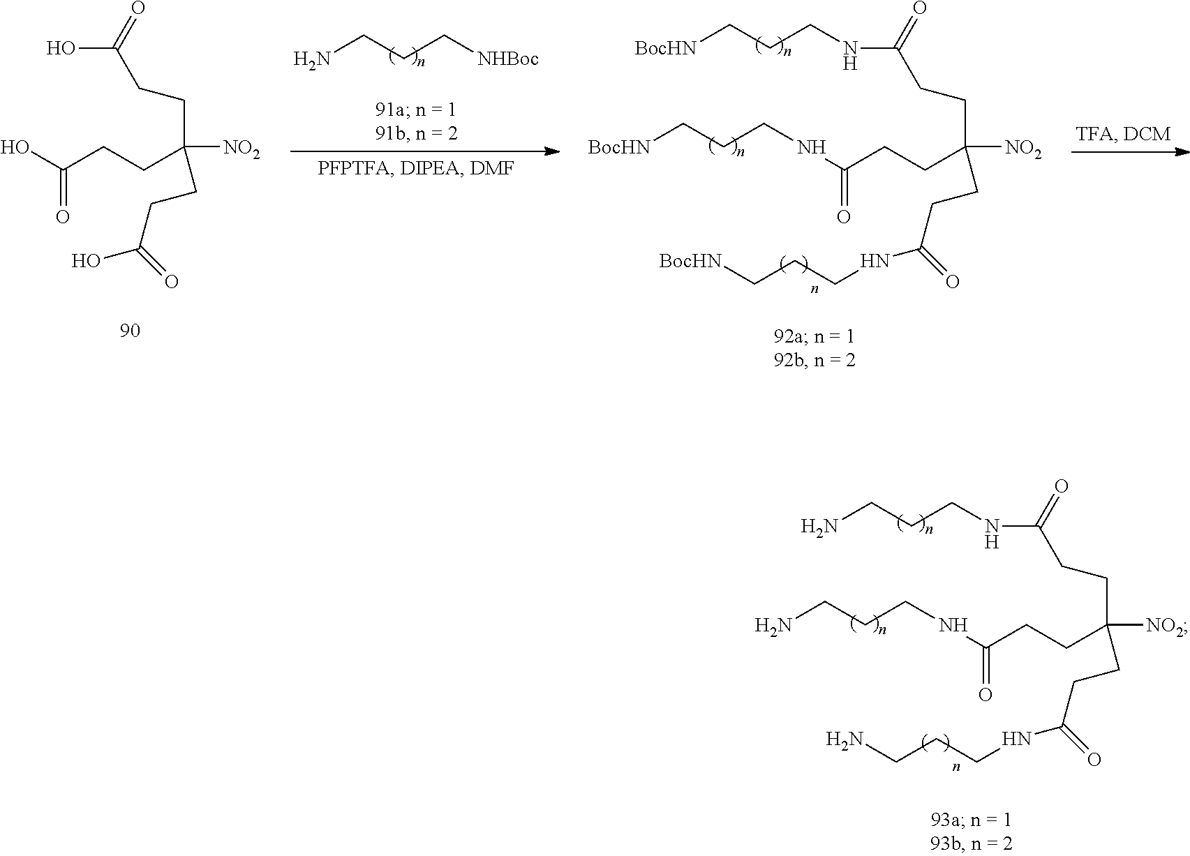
NCCC[NHBoc].OC(CCC(CCC(O)=O)(CCC(=O)O)[NO2])=O.N(C(CCC(CCC(NCCC[BocHN])=O)(CCC(=O)NCCC[BocHN])[NO2])=O)CCC[BocHN].N(C(CCC(CCC(NCCCN)=O)(CCC(=O)NCCCN)[NO2])=O)CCCN
